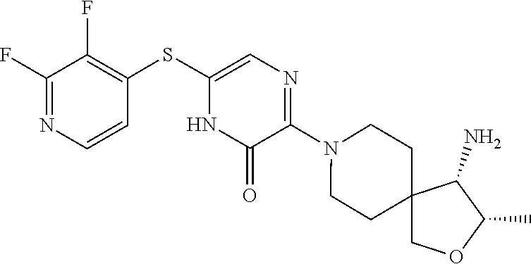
N1(C2=NC=C(SC3=C(F)C(F)=NC=C3)NC2=O)CCC2(CC1)COC(C)C2N
